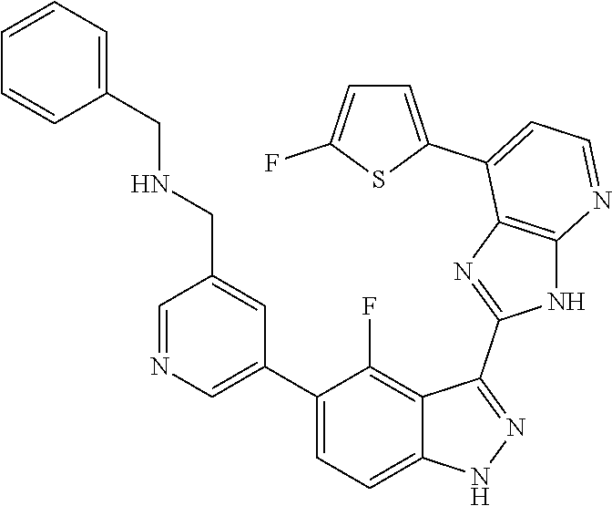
C1=NC=C(C2=CC=C3C(=C2F)C(C2=NC4=C(N2)N=CC=C4C2=CC=C(F)S2)=NN3)C=C1CNCC1=CC=CC=C1
